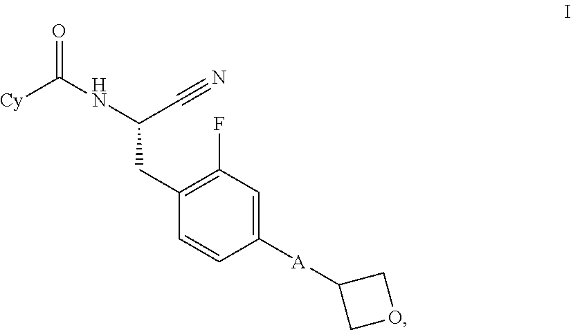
C1(F)=C(CC(NC([Cy])=O)C#N)C=CC([A]C2COC2)=C1
